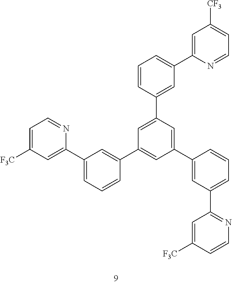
C1=CC(C2=CC(C3=CC(C4=CC([F3C])=CC=N4)=CC=C3)=CC(C3=CC(C4=NC=CC([F3C])=C4)=CC=C3)=C2)=CC(C2=CC([CF3])=CC=N2)=C1
